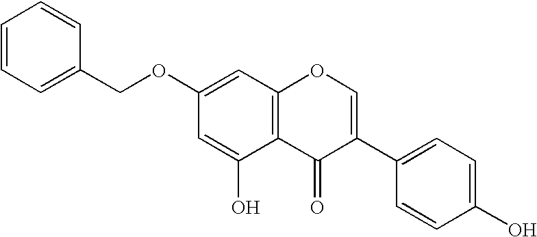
C12=C(C=C(OCC3=CC=CC=C3)C=C1O)OC=C(C1=CC=C(O)C=C1)C2=O
